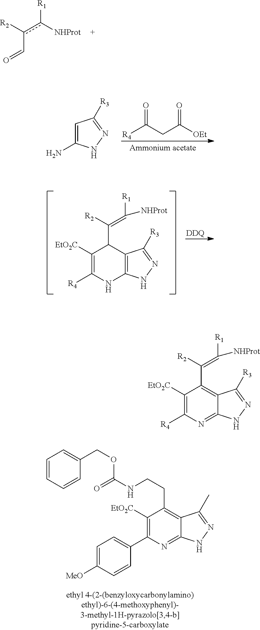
c(C=O)(c([NHProt])[R1])[R2].[R4]C(CC([OEt])=O)=O.C1=C(N)NN=C1[R3].C1([EtO2C])=C([R4])N=C2C(=C1C(=C([R1])[NHProt])[R2])C([R3])=NN2.C1([EtO2C])=C([R4])NC2=C(C1C(=C([R1])[NHProt])[R2])C([R3])=NN2.[DDQ].C1=CC=CC(COC(=O)NCCC2=C3C(=NC(C4=CC=C([MeO])C=C4)=C2[EtO2C])NN=C3C)=C1
